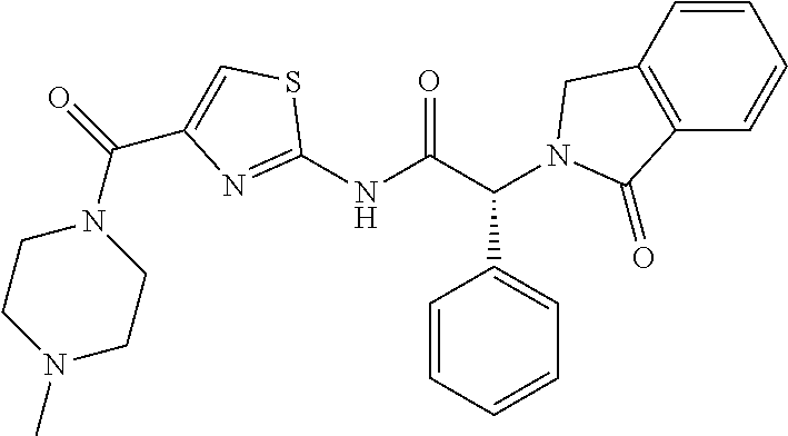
C1(NC(C(C2=CC=CC=C2)N2CC3=C(C=CC=C3)C2=O)=O)=NC(C(=O)N2CCN(C)CC2)=CS1
